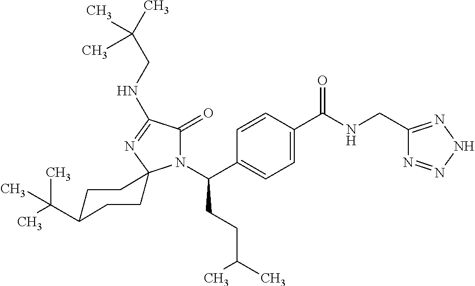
C1=C(C(=O)NCC2=NNN=N2)C=CC(C(N2C(=O)C(NCC(C)(C)C)=NC23CCC(C(C)(C)C)CC3)CCC(C)C)=C1
